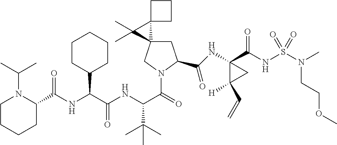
C(C(NC(C(=O)N1CC2(CC1C(NC1(C(NS(N(C)CCOC)(=O)=O)=O)C(C=C)([H])C1)=O)C1(C2(C)C)CCC1)C(C)(C)C)=O)(C1CCCCC1)NC(=O)C1N(C(C)C)CCCC1
